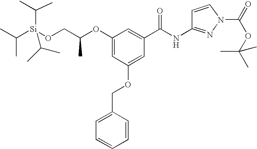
O(C1=CC(OCC2=CC=CC=C2)=CC(C(NC2=NN(C(=O)OC(C)(C)C)C=C2)=O)=C1)C(CO[Si](C(C)C)(C(C)C)C(C)C)C
